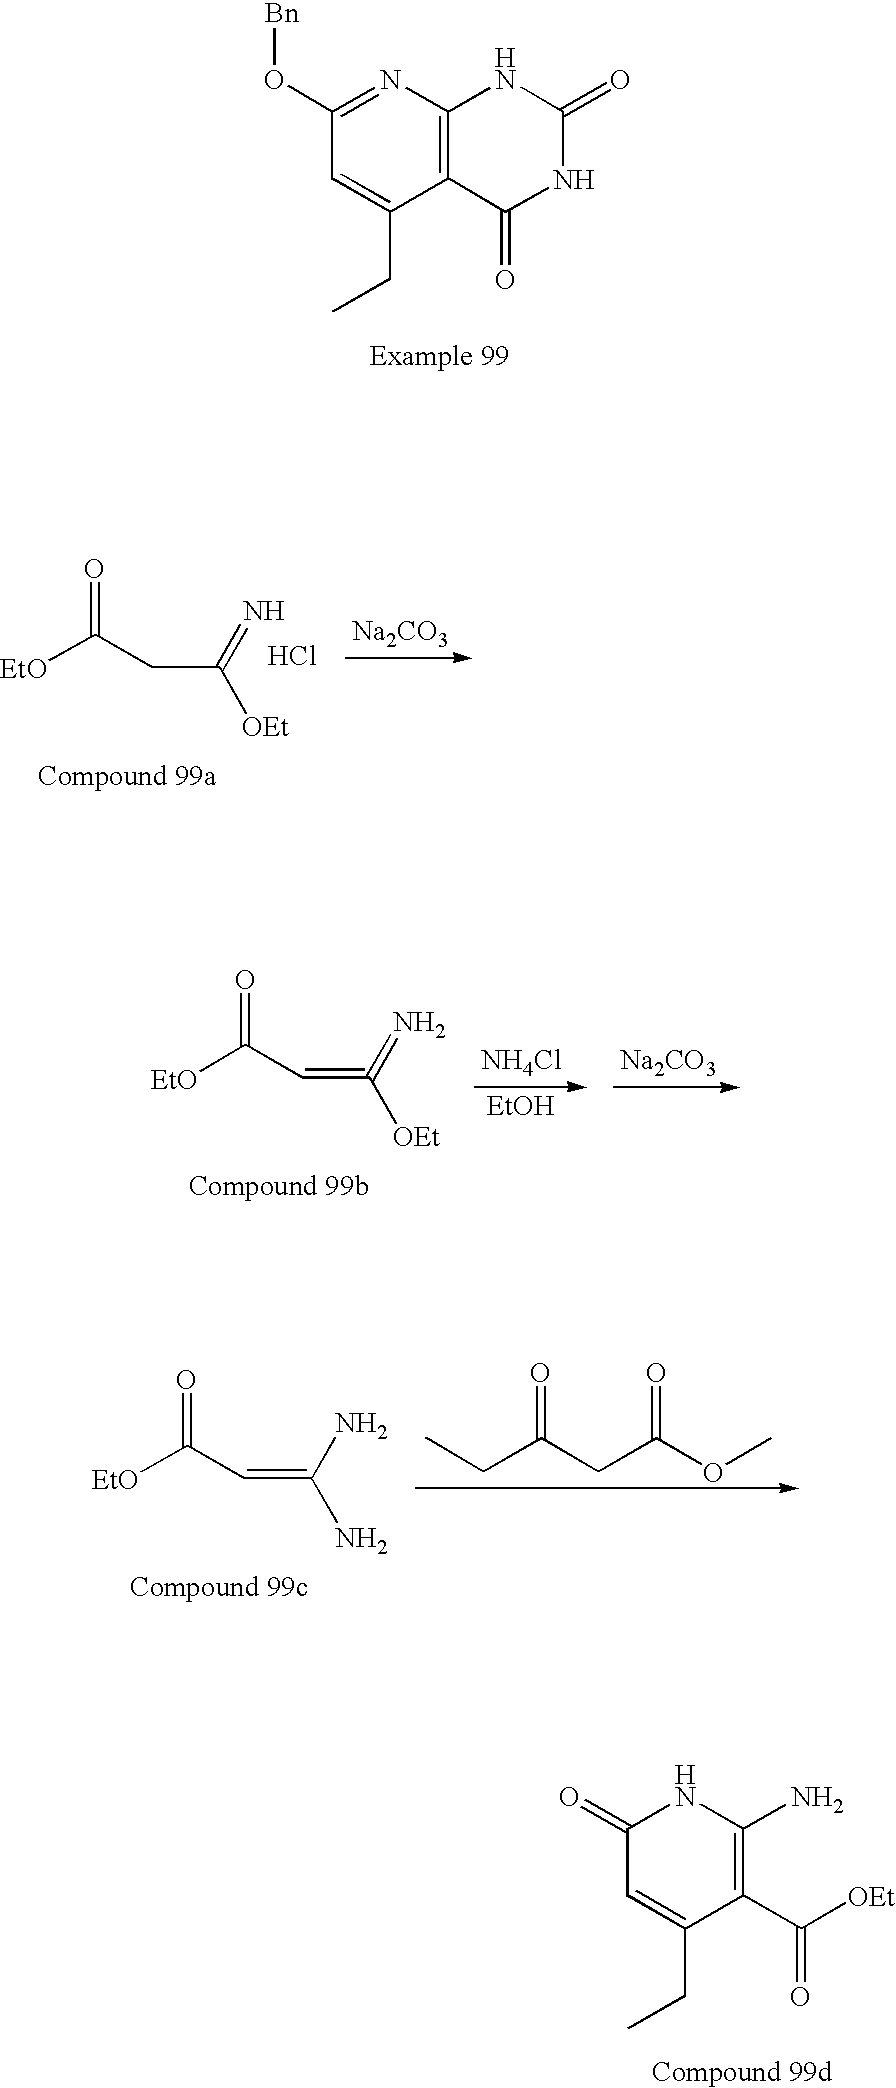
C1(=O)C=C(CC)C(C([OEt])=O)=C(N)N1.C1(O[Bn])=NC2=C(C(CC)=C1)C(=O)NC(=O)N2.[Na2CO3].[EtO]C(CC(=N)[OEt])=O.Cl.[EtO]C(C=C(=N)[OEt])=O.[NH4Cl].[EtOH].[Na2CO3].[EtO]C(C=C(N)N)=O.CCC(CC(OC)=O)=O
